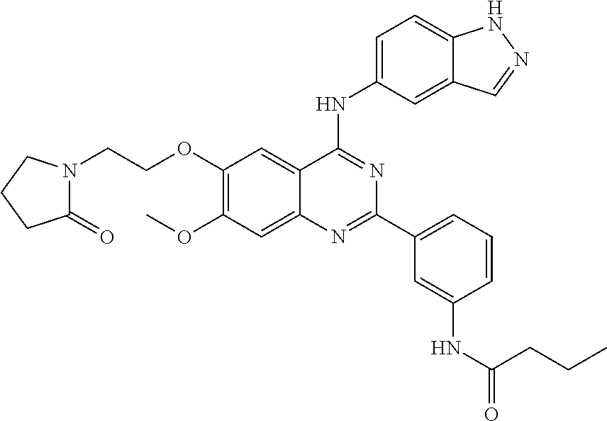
C1(OCCN2CCCC2=O)=C(OC)C=C2C(=C1)C(NC1=CC=C3C(=C1)C=NN3)=NC(C1=CC=CC(NC(=O)CCC)=C1)=N2
